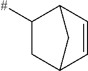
C1C2C=CC(C1[#])C2
